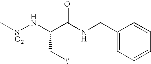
C[SO2]NC(C(NCC1=CC=CC=C1)=O)C[#]
